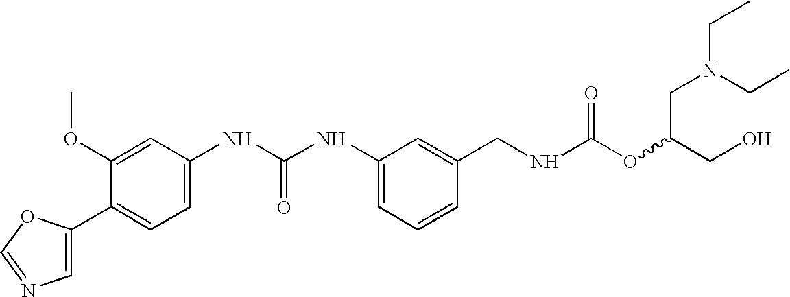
C1(C2=CN=CO2)=CC=C(NC(NC2=CC=CC(CNC(OC(CO)CN(CC)CC)=O)=C2)=O)C=C1OC
